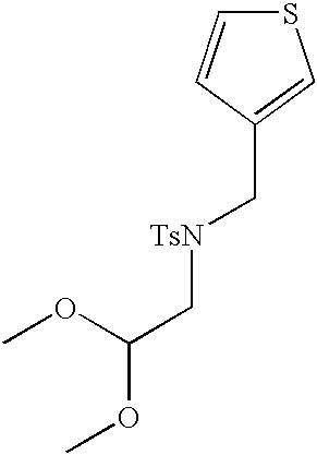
COC(C[TsN]CC1=CSC=C1)OC
